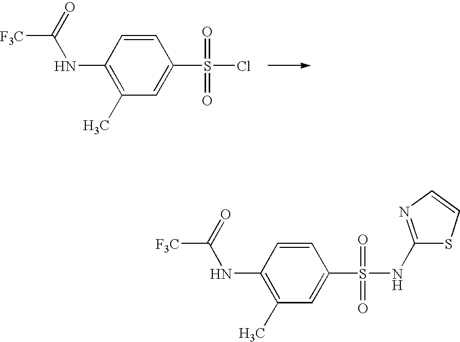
C1(NC([F3C])=O)=C(C)C=C(S(=O)(=O)Cl)C=C1.C1(NC([F3C])=O)=C(C)C=C(S(=O)(=O)NC2=NC=CS2)C=C1
